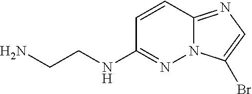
C1=CC2=NC=C(Br)N2N=C1NCCN
